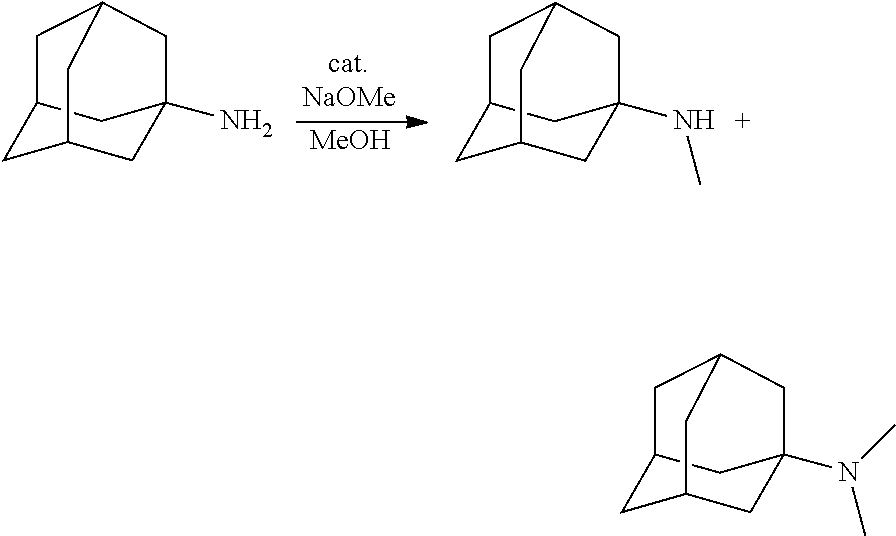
[MeOH].C12CC3CC(N)(C1)CC(C2)C3.C12CC3CC(NC)(C1)CC(C2)C3.C12CC3CC(N(C)C)(C1)CC(C2)C3
